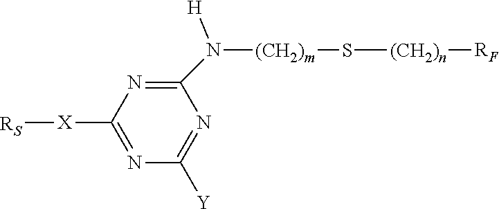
C1(N([(CH2)m]S[(CH2)n][RF])[H])=NC([X][RS])=NC([Y])=N1
